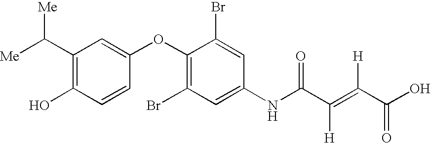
[Me]C(C1=C(O)C=CC(OC2=C(Br)C=C(NC(C(=C(C(O)=O)[H])[H])=O)C=C2Br)=C1)[Me]
